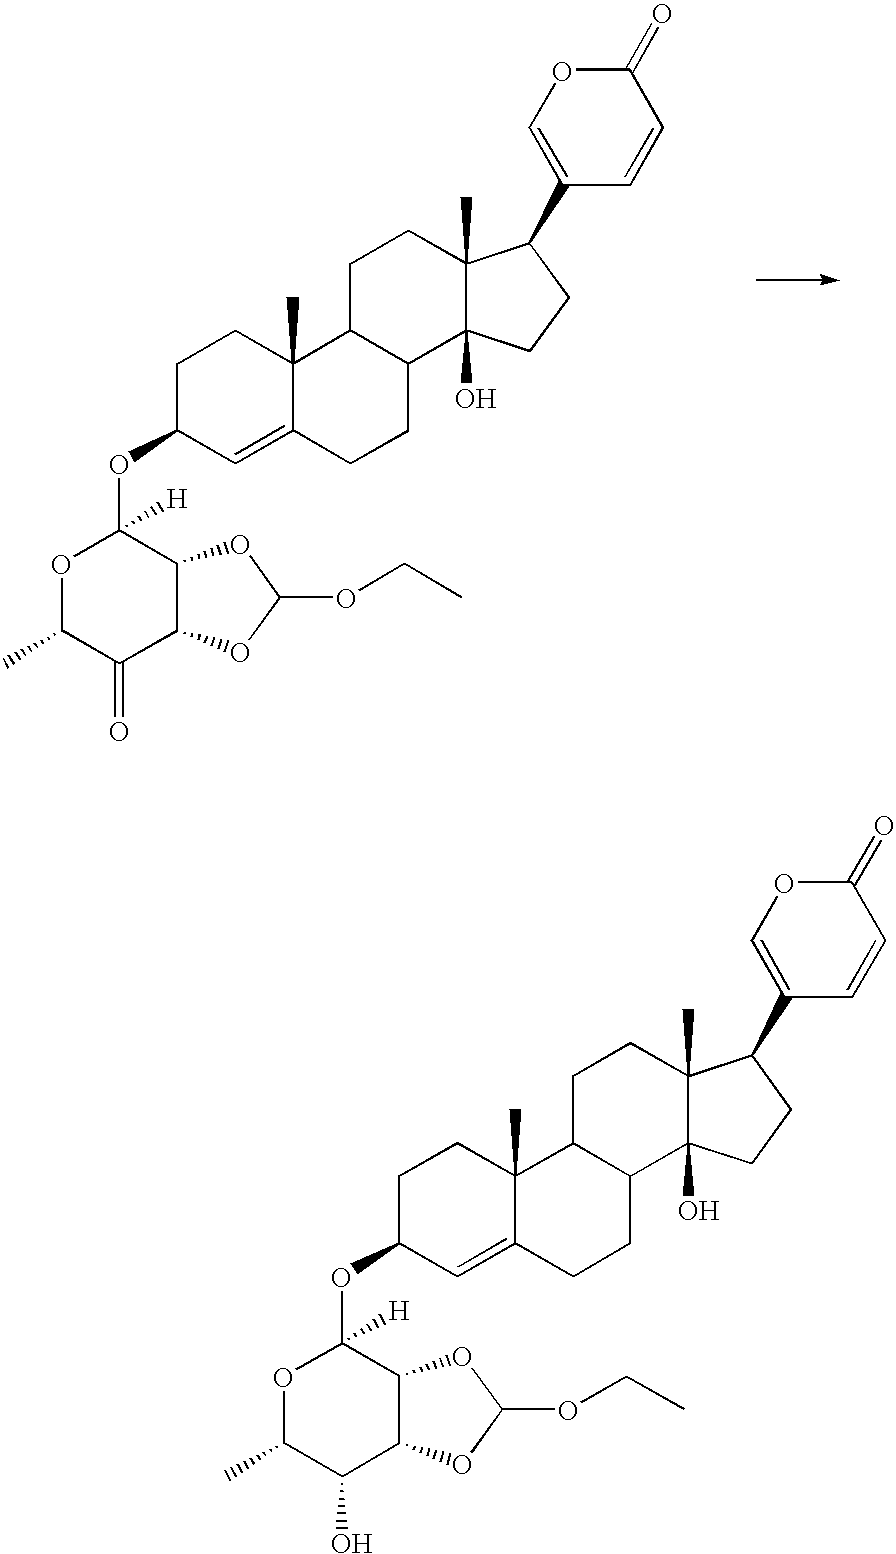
O(C1C=C2C(C)(CC1)C1C(CC2)C2(O)C(C)(CC1)C(C1=COC(=O)C=C1)CC2)C1([H])OC(C)C(=O)C2C1OC(OCC)O2.O(C1C=C2C(C)(CC1)C1C(CC2)C2(O)C(C)(CC1)C(C1=COC(=O)C=C1)CC2)C1([H])OC(C)C(O)C2C1OC(OCC)O2
